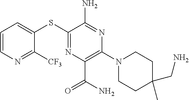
C1=CN=C([CF3])C(SC2=NC(C(N)=O)=C(N3CCC(CN)(C)CC3)N=C2N)=C1
